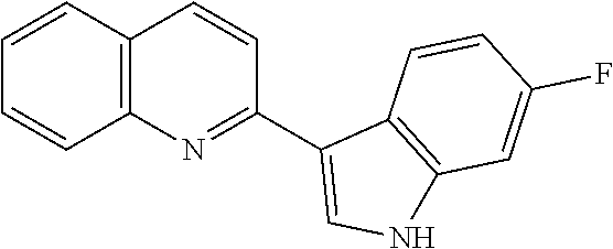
C1=CC2=C(C=C1)N=C(C1=CNC3=C1C=CC(F)=C3)C=C2
